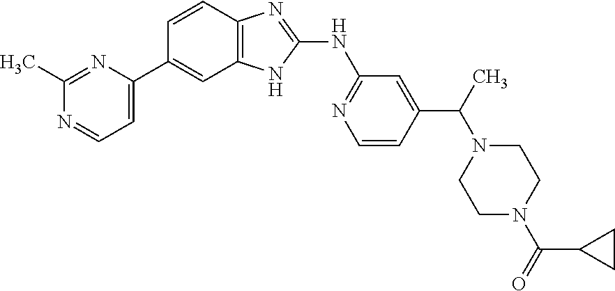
C1=CC2=C(C=C1C1=CC=NC(C)=N1)NC(NC1=NC=CC(C(C)N3CCN(C(=O)C4CC4)CC3)=C1)=N2
